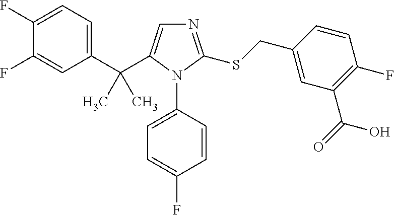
C1(C(C2=CN=C(SCC3=CC(C(=O)O)=C(F)C=C3)N2C2=CC=C(F)C=C2)(C)C)=CC=C(F)C(F)=C1
